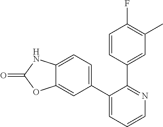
C12=CC=C(C3=CC=CN=C3C3=CC(C)=C(F)C=C3)C=C1OC(=O)N2
